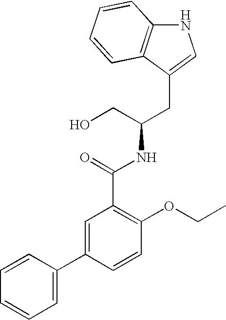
C1(C(=O)NC(CC2=CNC3=C2C=CC=C3)CO)=C(OCC)C=CC(C2=CC=CC=C2)=C1
